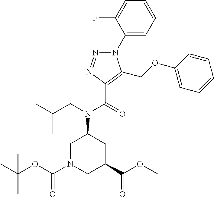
N1(C2=CC=CC=C2F)N=NC(C(=O)N(CC(C)C)C2CN(C(OC(C)(C)C)=O)CC(C(OC)=O)C2)=C1COC1=CC=CC=C1
